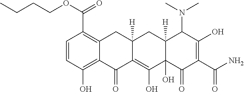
C1=CC(O)=C2C(=C1C(=O)OCCCC)CC1([H])C(=C(O)C3(O)C([H])(C1)C(N(C)C)C(O)=C(C(N)=O)C3=O)C2=O
